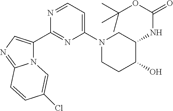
N12C(C3=NC(N4CCC(O)C(NC(=O)OC(C)(C)C)C4)=CC=N3)=CN=C1C=CC(Cl)=C2
